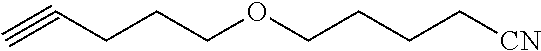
C#CCCCOCCCC[CN]
